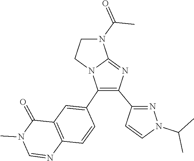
O=C(C)N1C2=NC(C3=NN(C(C)C)C=C3)=C(C3=CC4=C(C=C3)N=CN(C)C4=O)N2CC1
